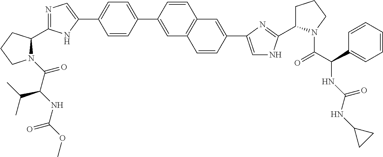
N1(C(C(NC(=O)OC)C(C)C)=O)C(C2=NC=C(C3=CC=C(C4=CC5=C(C=C4)C=C(C4=CNC(C6CCCN6C(C(C6=CC=CC=C6)NC(=O)NC6CC6)=O)=N4)C=C5)C=C3)N2)CCC1
